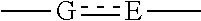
C[E]:[G]C
